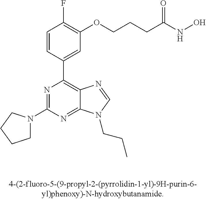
C1N(C2=NC(C3=CC(OCCCC(NO)=O)=C(F)C=C3)=C3C(=N2)N(CCC)C=N3)CCC1
